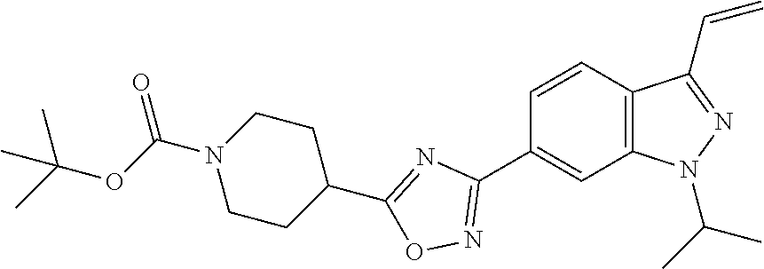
C1=CC2=C(C=C1C1=NOC(C3CCN(C(OC(C)(C)C)=O)CC3)=N1)N(C(C)C)N=C2C=C
